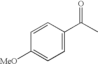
C1=C(C(C)=O)C=CC([MeO])=C1
